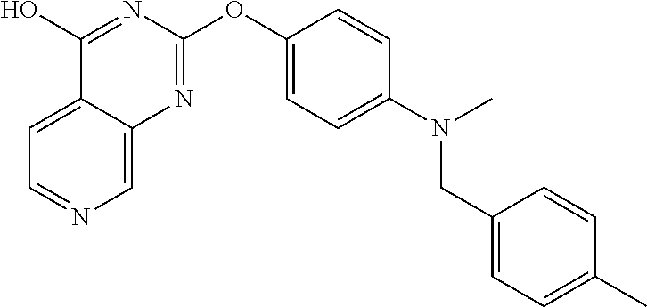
C1=C2C(=CN=C1)N=C(OC1=CC=C(N(C)CC3=CC=C(C)C=C3)C=C1)N=C2O
